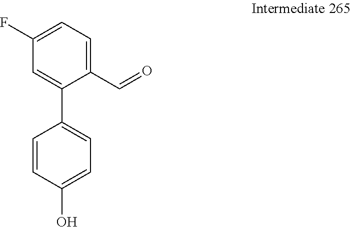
C1(F)=CC=C(C=O)C(C2=CC=C(O)C=C2)=C1
